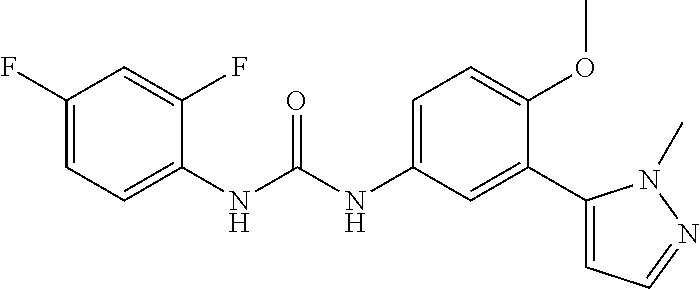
C1(F)=CC=C(NC(NC2=CC=C(OC)C(C3=CC=NN3C)=C2)=O)C(F)=C1
